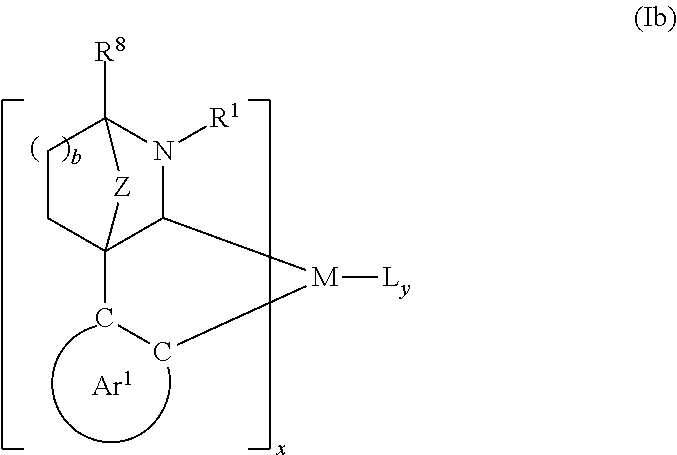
C123CC[M]([Ly])C1N([R1])C([R8])(CC2)[Z]3
